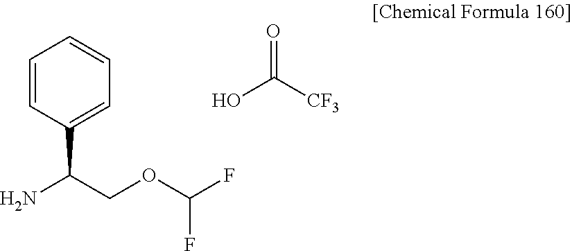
OC(=O)[CF3].FC(F)OCC(N)C1=CC=CC=C1
